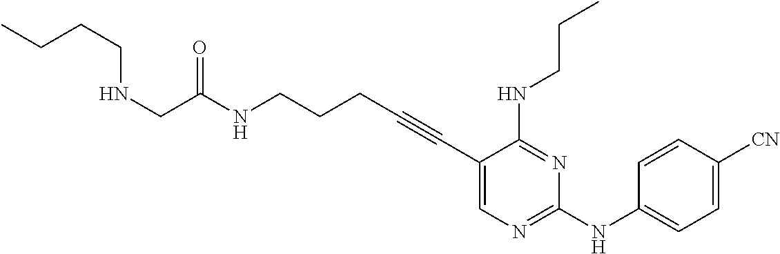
C1(C#CCCCNC(=O)CNCCCC)=CN=C(NC2=CC=C([CN])C=C2)N=C1NCCC
